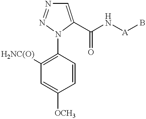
C1=C(C(N[A]B)=O)N(C2=C([H2NC(O)])C=C([OCH3])C=C2)N=N1
